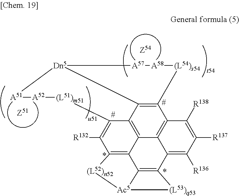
C12=C3C4=C5C6=C1C(=C([R132])C1=C6C6=C(C5=C([R136])C([R137])=C4[R138])[(L53)q53][Ac5]6[(L52)n52]1)[(L51)m51][A52]:[A51][Dn5]2[A57]:[A58][(L54)s54]3
